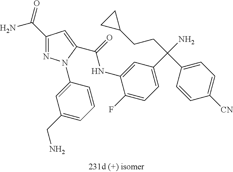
C1(C(=O)N)=NN(C2=CC(CN)=CC=C2)C(C(=O)NC2=CC(C(N)(CCC3CC3)C3=CC=C([CN])C=C3)=CC=C2F)=C1
